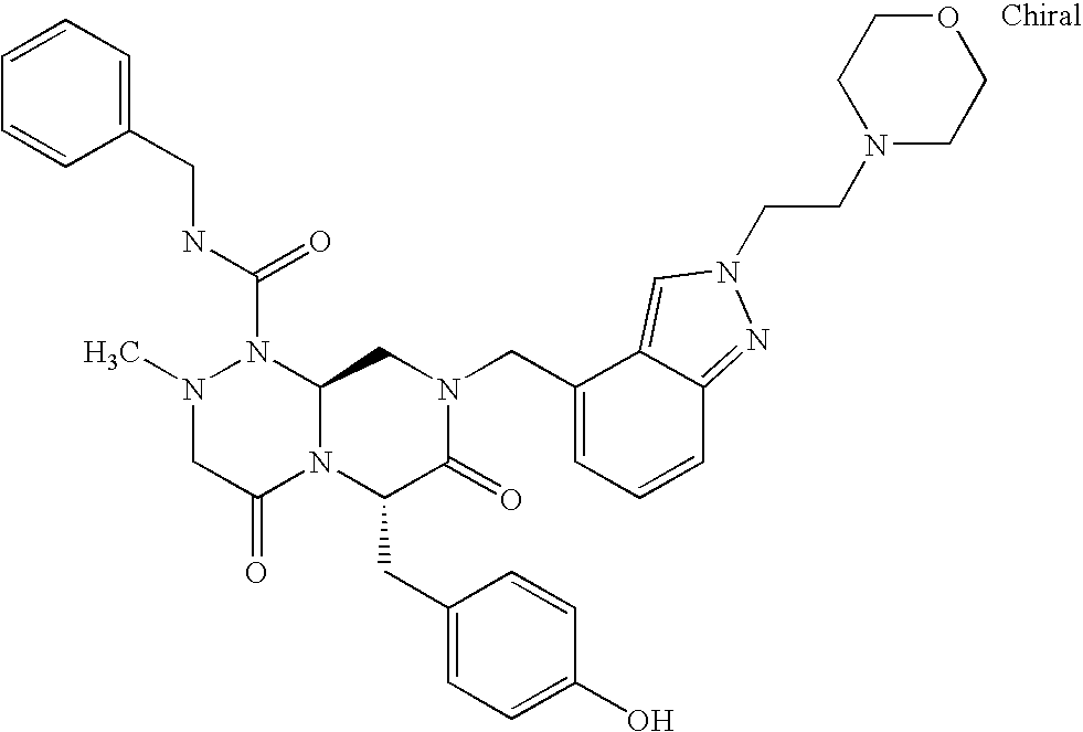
N(C(N1N(C)CC(=O)N2C1CN(CC1=CC=CC3=NN(CCN4CCOCC4)C=C13)C(=O)C2CC1=CC=C(O)C=C1)=O)CC1=CC=CC=C1
